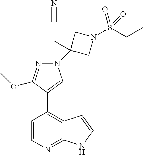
N1(C2(CC#N)CN(S(CC)(=O)=O)C2)N=C(OC)C(C2=C3C(=NC=C2)NC=C3)=C1
